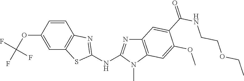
O(C1=CC2=C(C=C1)N=C(NC1=NC3=C(N1C)C=C(OC)C(C(NCCOCC)=O)=C3)S2)C(F)(F)F
